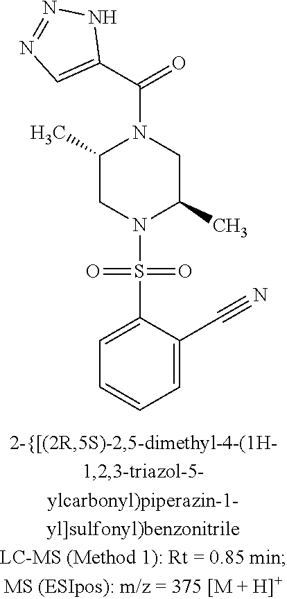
C1(C)CN(S(=O)(=O)C2=CC=CC=C2C#N)C(C)CN1C(C1=CN=NN1)=O
